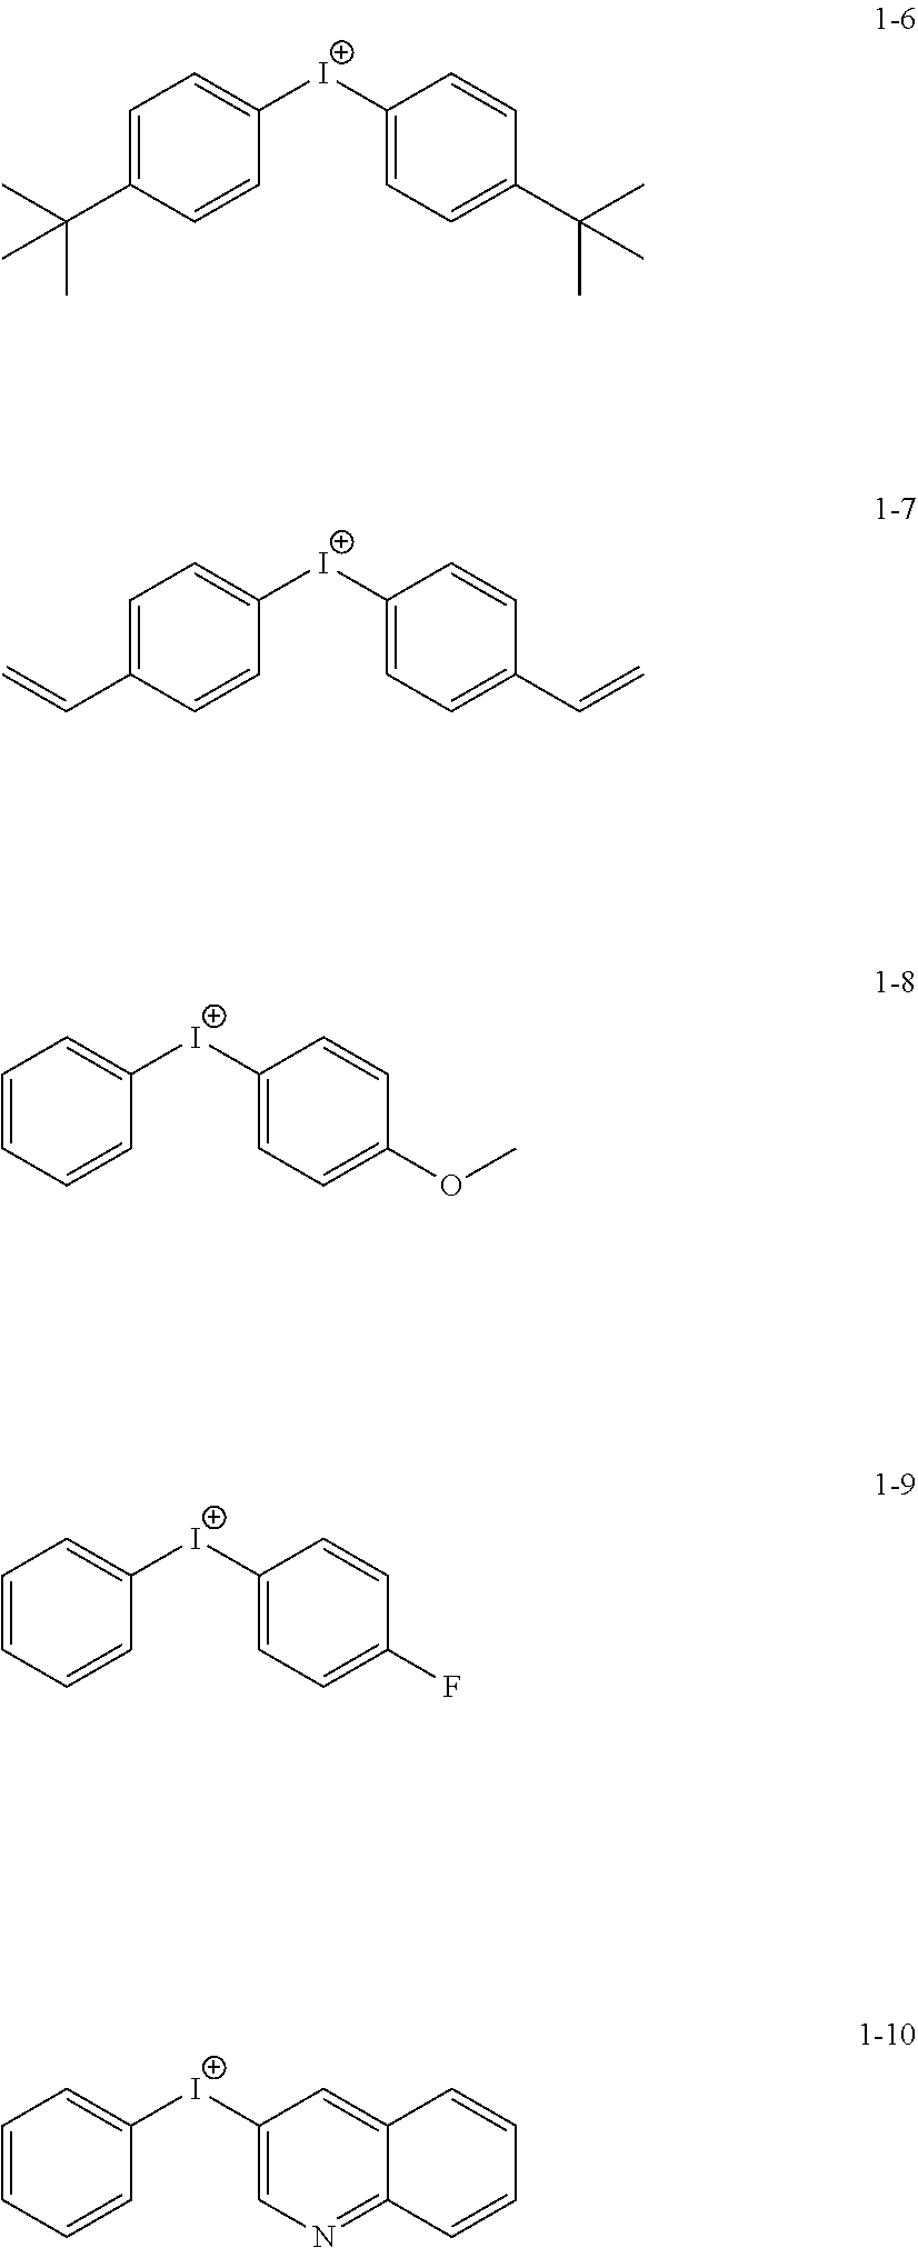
C1=C(C(C)(C)C)C=CC([I+]C2=CC=C(C(C)(C)C)C=C2)=C1.C1=C(C=C)C=CC([I+]C2=CC=C(C=C)C=C2)=C1.C1=CC=CC([I+]C2=CC=C(OC)C=C2)=C1.C1=CC=CC([I+]C2=CC=C(F)C=C2)=C1.C1=CC=CC([I+]C2=CN=C3C(=C2)C=CC=C3)=C1
